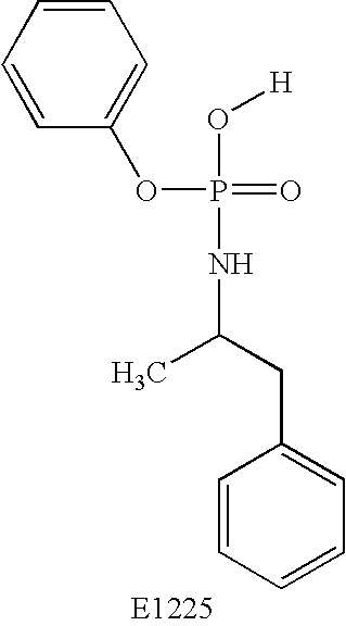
C1(OP(O[H])(=O)NC(C)CC2=CC=CC=C2)=CC=CC=C1
